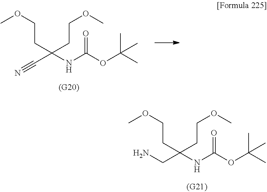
COCCC(CCOC)(C#N)NC(OC(C)(C)C)=O.COCCC(CCOC)(CN)NC(OC(C)(C)C)=O
